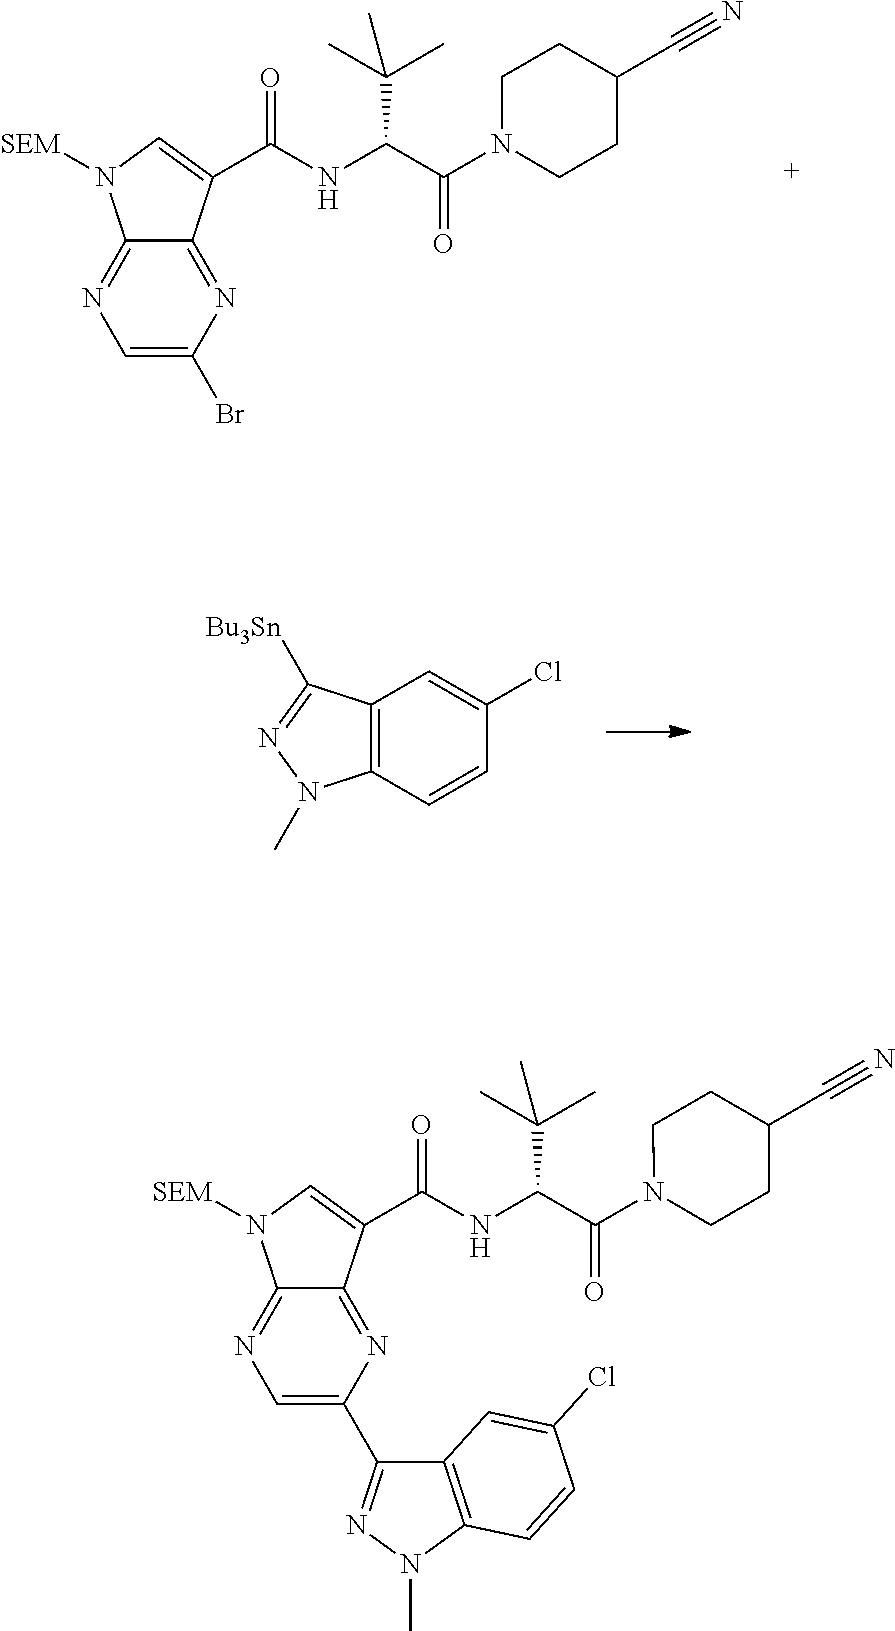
C12=NC(Br)=CN=C1N([SEM])C=C2C(=O)NC(C(N1CCC(C#N)CC1)=O)C(C)(C)C.C12=C(C=CC(Cl)=C1)N(C)N=C2[Bu3Sn].C12=NC(C3=NN(C)C4=C3C=C(Cl)C=C4)=CN=C1N([SEM])C=C2C(=O)NC(C(N1CCC(C#N)CC1)=O)C(C)(C)C
